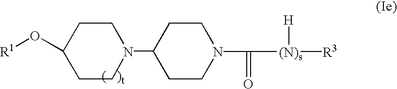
C1(O[R1])CCN(C2CCN(C([(N)s]([R3])[H])=O)CC2)CC1
